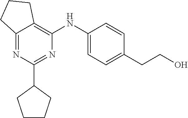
C12=NC(C3CCCC3)=NC(NC3=CC=C(CCO)C=C3)=C1CCC2
